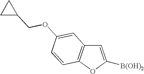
C1=C([B(OH)2])OC2=C1C=C(OCC1CC1)C=C2
